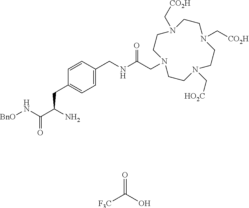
[F3C]C(O)=O.C1(CNC(CN2CCN(C[HO2C])CCN(C[CO2H])CCN(C[CO2H])CC2)=O)=CC=C(CC(C(N[BnO])=O)N)C=C1
